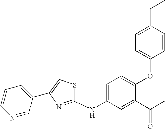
C1(C2=CC=CN=C2)=CSC(NC2=CC=C(OC3=CC=C(CC)C=C3)C(C(C)=O)=C2)=N1
